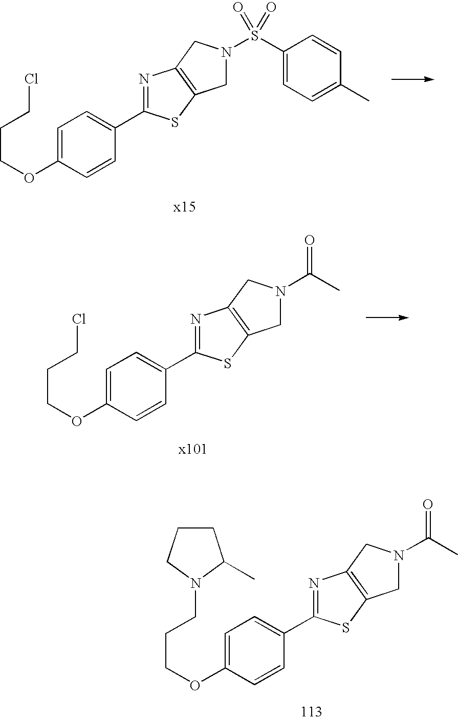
C1=C(OCCCCl)C=CC(C2=NC3=C(S2)CN(S(C2=CC=C(C)C=C2)(=O)=O)C3)=C1.C1=C(OCCCCl)C=CC(C2=NC3=C(S2)CN(C(C)=O)C3)=C1.C1=C(OCCCN2C(C)CCC2)C=CC(C2=NC3=C(S2)CN(C(C)=O)C3)=C1
